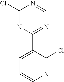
C1(Cl)=NC(C2=CC=CN=C2Cl)=NC=N1
